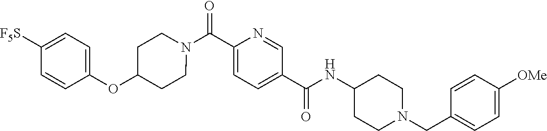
N(C(C1=CC=C(C(=O)N2CCC(OC3=CC=C([SF5])C=C3)CC2)N=C1)=O)C1CCN(CC2=CC=C([OMe])C=C2)CC1
